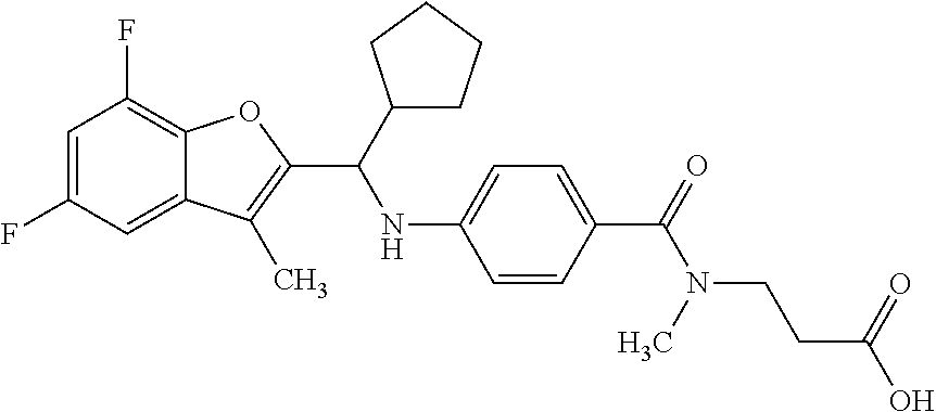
FC1=CC(F)=C2C(=C1)C(C)=C(C(NC1=CC=C(C(N(CCC(=O)O)C)=O)C=C1)C1CCCC1)O2
